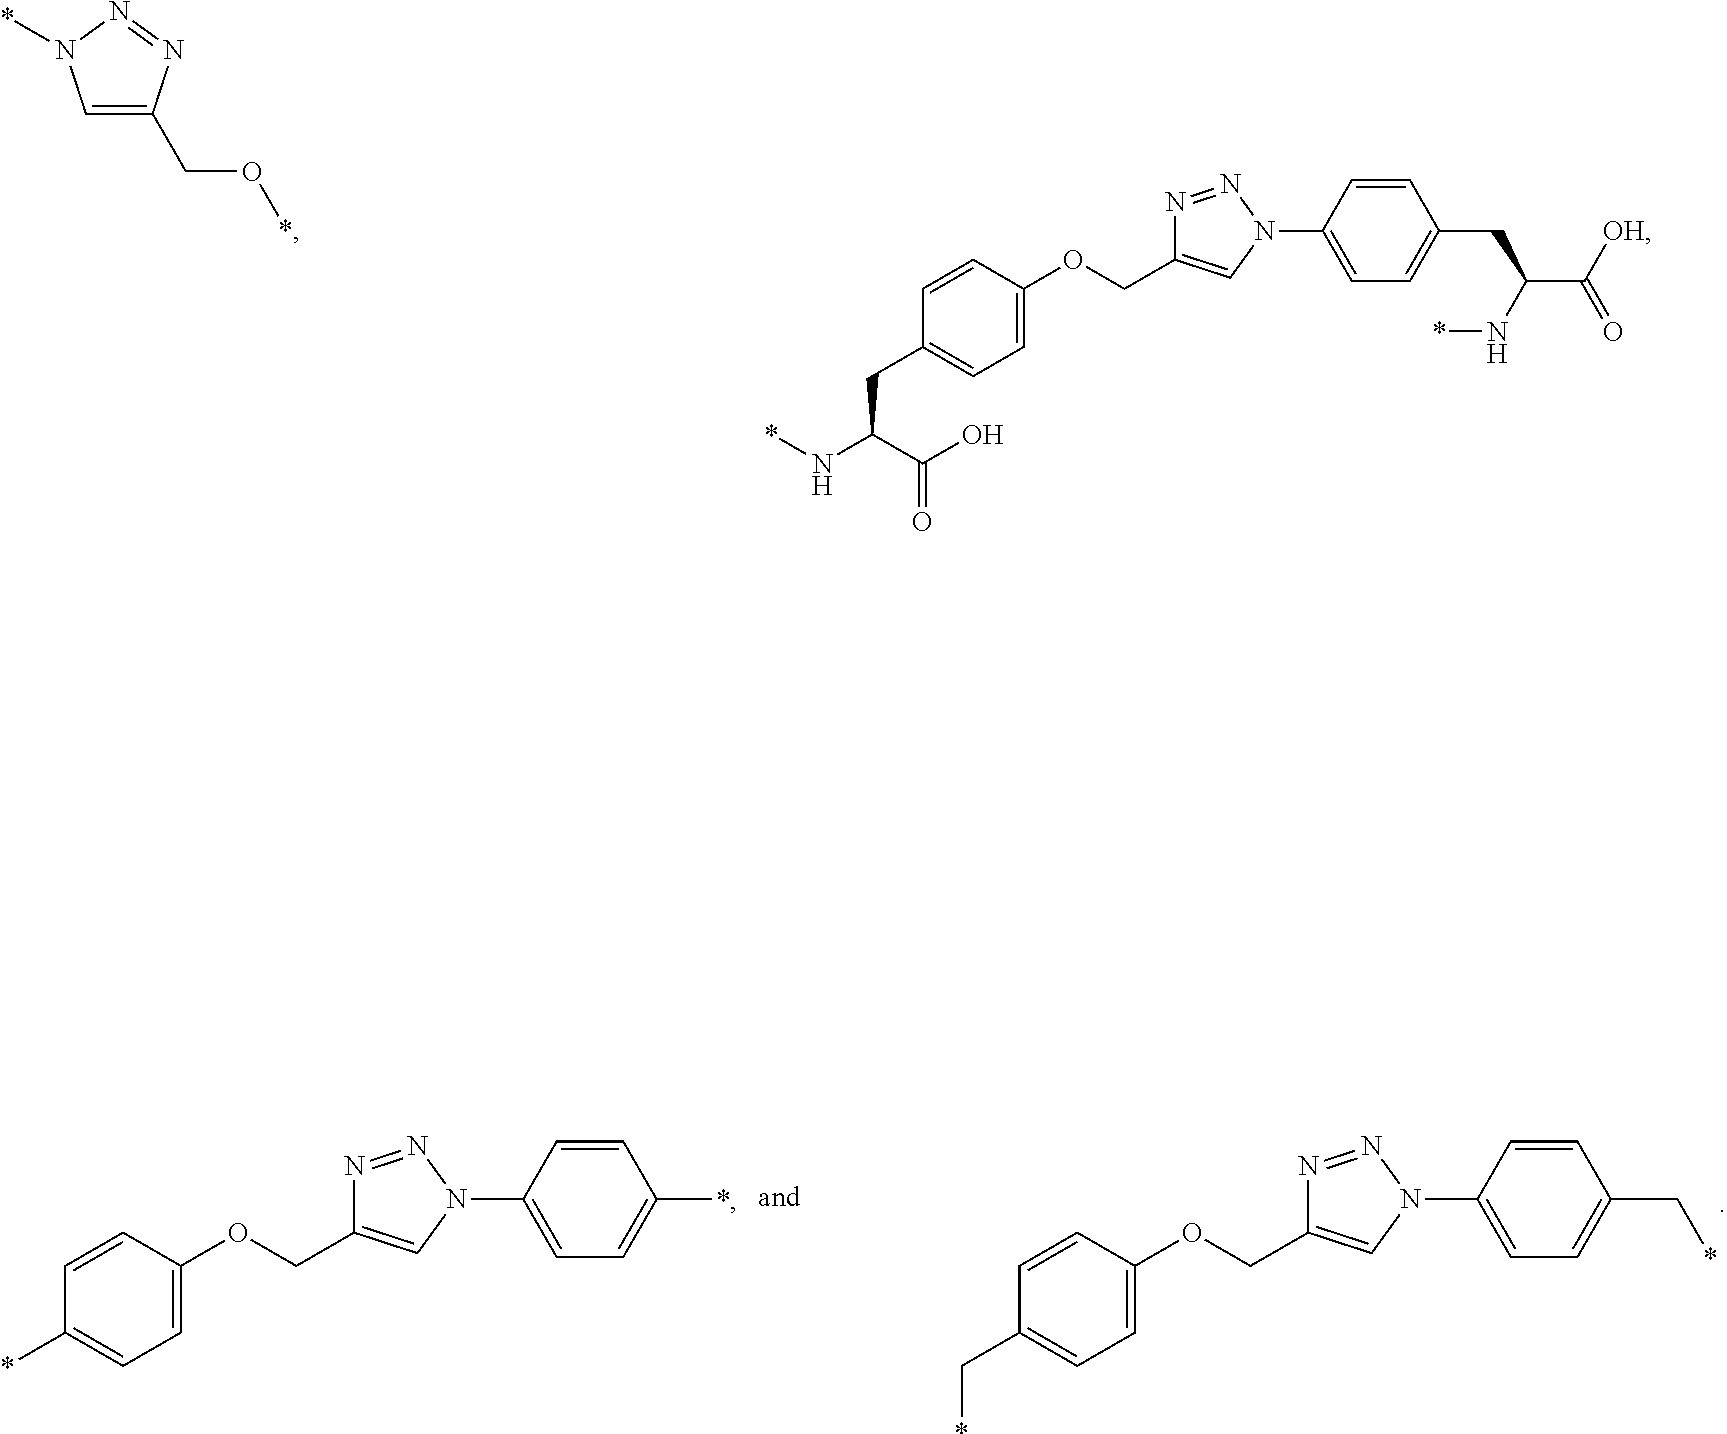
C1=CC(OCC2=CN(C3=CC=C(*)C=C3)N=N2)=CC=C1*.C1=C(CO*)N=NN1*.C(C(N*)C(O)=O)C1=CC=C(OCC2=CN(C3=CC=C(CC(C([OH])=O)N*)C=C3)N=N2)C=C1.C1=CC(OCC2=CN(C3=CC=C(C*)C=C3)N=N2)=CC=C1C*
